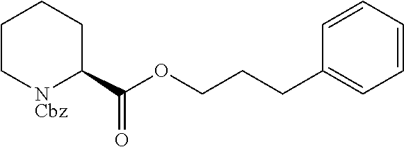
C1(C(OCCCC2=CC=CC=C2)=O)CCCC[NCbz]1
